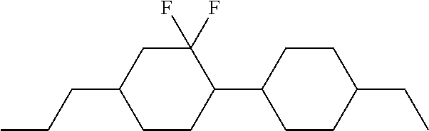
C1(F)(F)CC(CCC)CCC1C1CCC(CC)CC1
